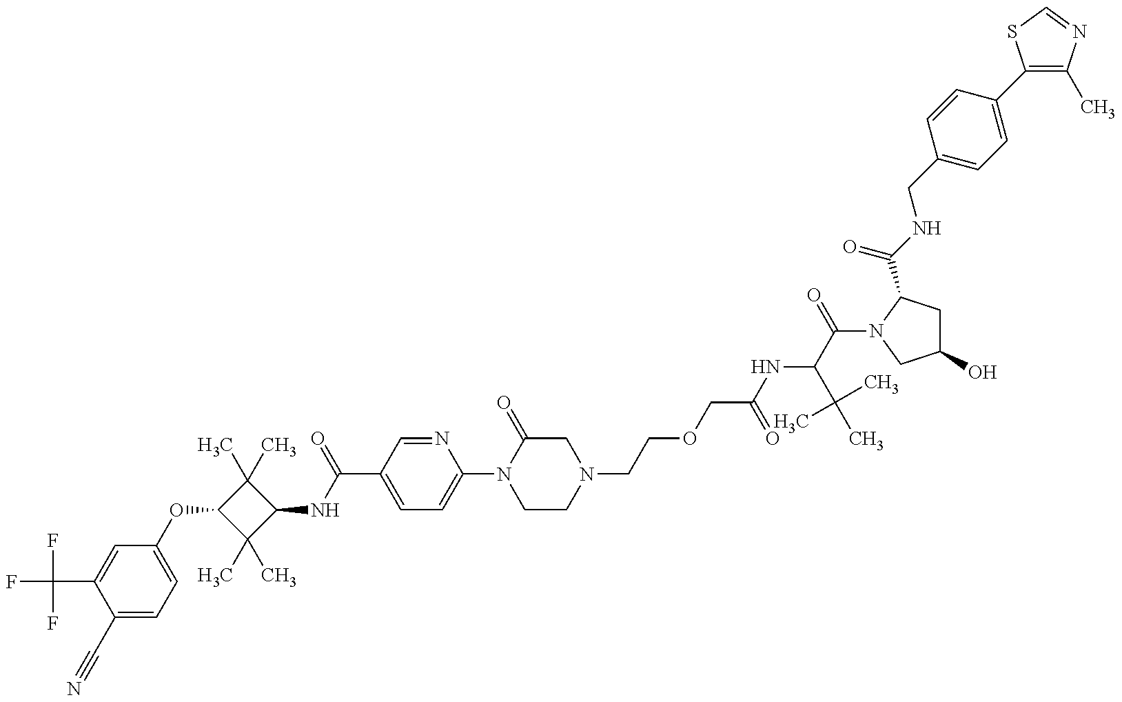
C1(C#N)=CC=C(OC2C(C)(C)C(NC(C3=CC=C(N4CCN(CCOCC(=O)NC(C(C)(C)C)C(=O)N5C(C(=O)NCC6=CC=C(C7=C(C)N=CS7)C=C6)CC(O)C5)CC4=O)N=C3)=O)C2(C)C)C=C1C(F)(F)F
